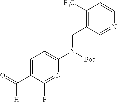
N1=C(F)C(C(=O)[H])=CC=C1N(CC1=C([F3C])C=CN=C1)[Boc]
